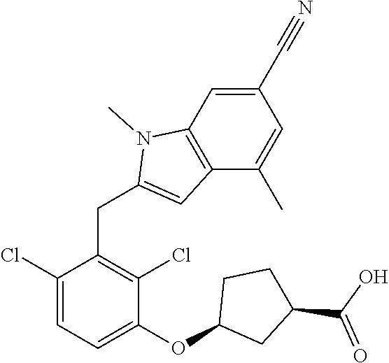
C1(C#N)=CC2=C(C(C)=C1)C=C(CC1=C(Cl)C(OC3CC(C(O)=O)CC3)=CC=C1Cl)N2C
